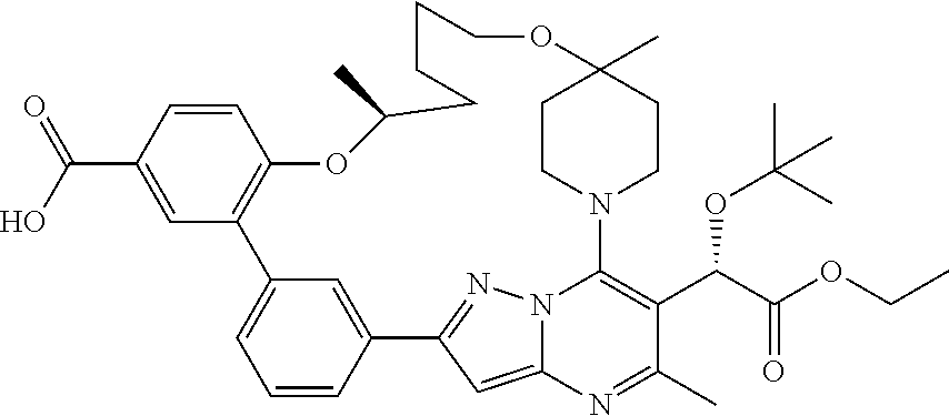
C1CN2CCC1(C)OCCCCC(C)OC1=C(C3=CC=CC(=C3)C3=NN4C2=C(C(C(OCC)=O)OC(C)(C)C)C(C)=NC4=C3)C=C(C(=O)O)C=C1
